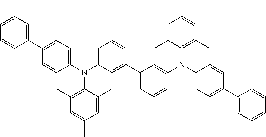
C1=CC=C(C2=CC=C(N(C3=C(C)C=C(C)C=C3C)C3=CC=CC(C4=CC=CC(N(C5=CC=C(C6=CC=CC=C6)C=C5)C5=C(C)C=C(C)C=C5C)=C4)=C3)C=C2)C=C1
